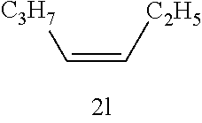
C([C2H5])=C[C3H7]
